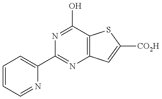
C1=CC=NC(C2=NC3=C(C(O)=N2)SC([CO2H])=C3)=C1
